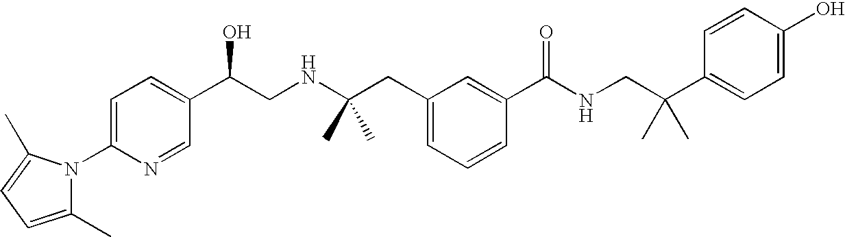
C1(C)=CC=C(C)N1C1=CC=C(C(CNC(CC2=CC=CC(C(NCC(C3=CC=C(O)C=C3)(C)C)=O)=C2)(C)C)O)C=N1
